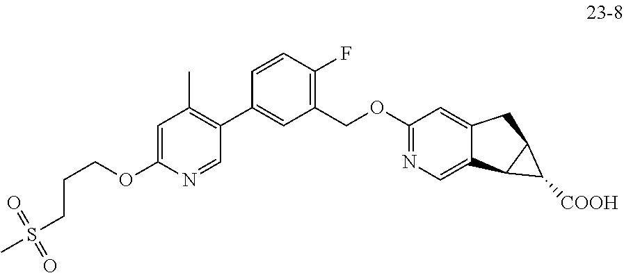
C1(OCCCS(C)(=O)=O)=CC(C)=C(C2=CC(COC3=NC=C4C(=C3)CC3C4C3[COOH])=C(F)C=C2)C=N1
